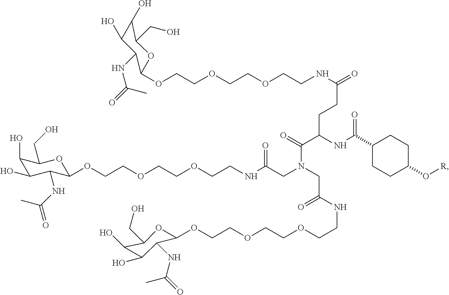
O(CCOCCOCCNC(=O)CCC(NC(=O)C1CCC(O[R])CC1)C(=O)N(CC(=O)NCCOCCOCCOC1C(NC(C)=O)C(O)C(O)C(CO)O1)CC(NCCOCCOCCOC1C(NC(C)=O)C(O)C(O)C(CO)O1)=O)C1C(NC(C)=O)C(O)C(O)C(CO)O1
